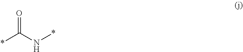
*C(N*)=O
